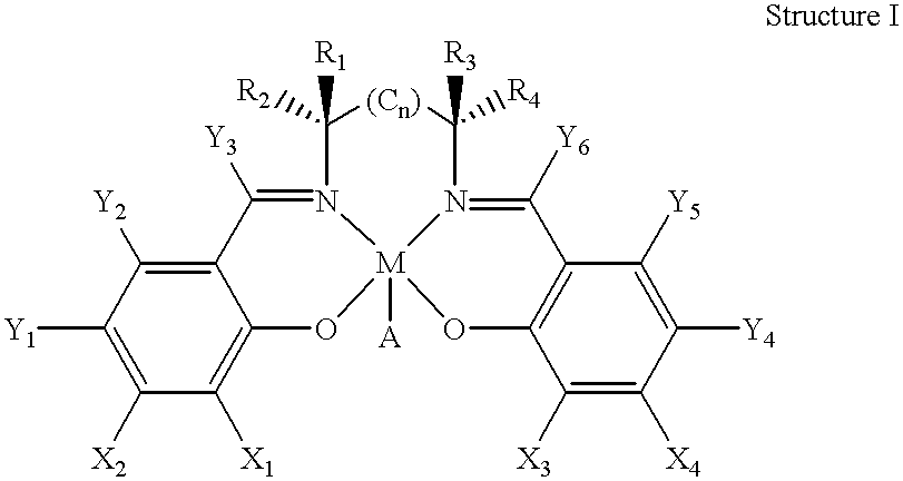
C12=C([Y2])C([Y1])=C([X2])C([X1])=C1O[M]13([A])N(=C2[Y3])C([R2])([R1])[(Cn)]C([R4])([R3])N1=C([Y6])C1=C(C([X3])=C([X4])C([Y4])=C1[Y5])O3
